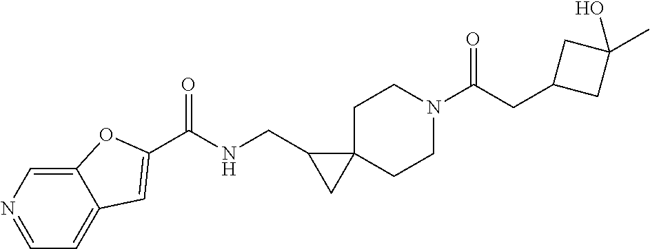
N1=CC=C2C(=C1)OC(C(NCC1CC13CCN(C(CC1CC(C)(O)C1)=O)CC3)=O)=C2
